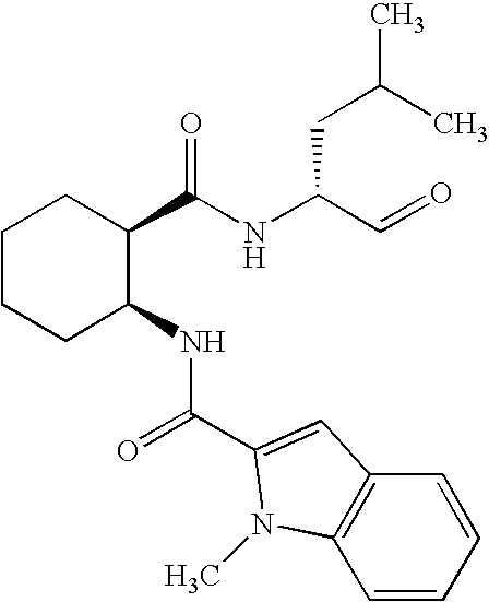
C1CCC(NC(C2=CC3=C(N2C)C=CC=C3)=O)C(C(NC(C=O)CC(C)C)=O)C1
